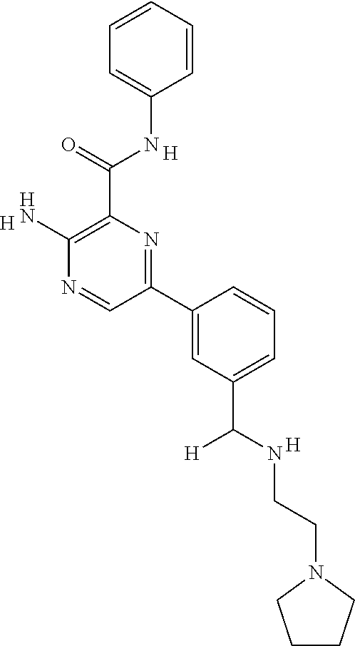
C1=CC=CC=C1NC(C1=C(N)N=CC(C2=CC(C(NCCN3CCCC3)[H])=CC=C2)=N1)=O.[H].[H].[H]
